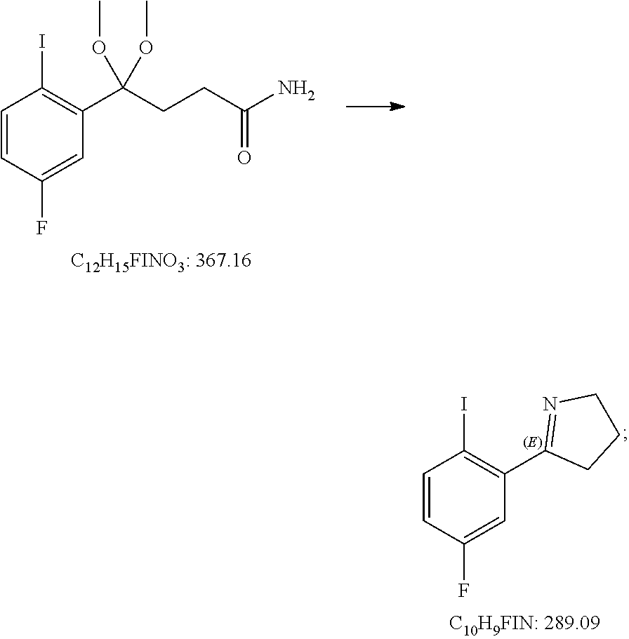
C1=CC(F)=CC(C(CCC(N)=O)(OC)OC)=C1I.C1=CC(F)=CC(C2=NCCC2)=C1I
